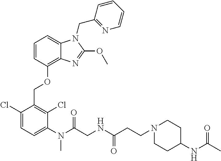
C1=CC(OCC2=C(Cl)C(N(C)C(=O)CNC(=O)CCN3CCC(NC(=O)C)CC3)=CC=C2Cl)=C2C(=C1)N(CC1=NC=CC=C1)C(OC)=N2
